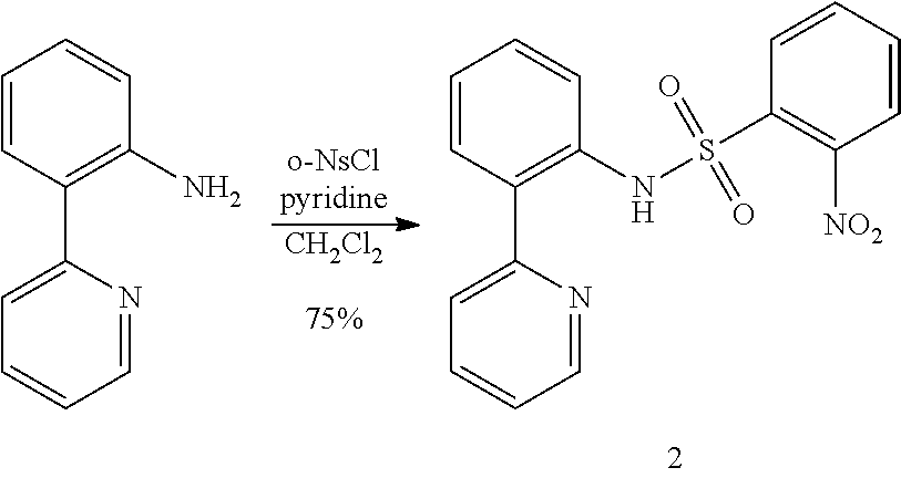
[CH2Cl2].C1=CC(C2=CC=CC=N2)=C(NS(C2=C([NO2])C=CC=C2)(=O)=O)C=C1.C1=CC(C2=CC=CC=N2)=C(N)C=C1
